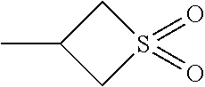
C1C(C)CS1(=O)=O
